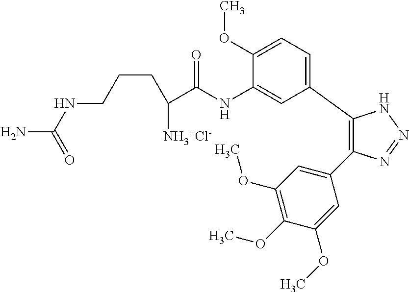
C1(C2=CC=C(OC)C(NC(C(CCCNC(N)=O)[NH3+Cl-])=O)=C2)=C(C2=CC(OC)=C(OC)C(OC)=C2)N=NN1
